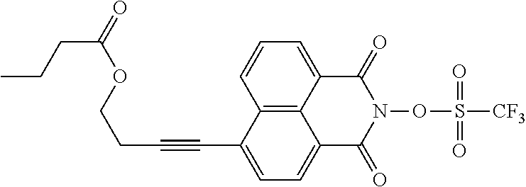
C12=C3C(=CC=C1)C(=O)N(OS([CF3])(=O)=O)C(=O)C3=CC=C2C#CCCOC(=O)CCC
